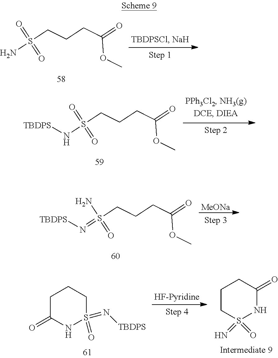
NS(CCCC(OC)=O)(=O)=O.N(S(CCCC(OC)=O)(=O)=O)[TBDPS].N(=S(CCCC(OC)=O)(N)=O)[TBDPS].[MeONa].C1C(=O)NS(=O)(=N[TBDPS])CC1.C1CS(=N)(=O)NC(=O)C1
